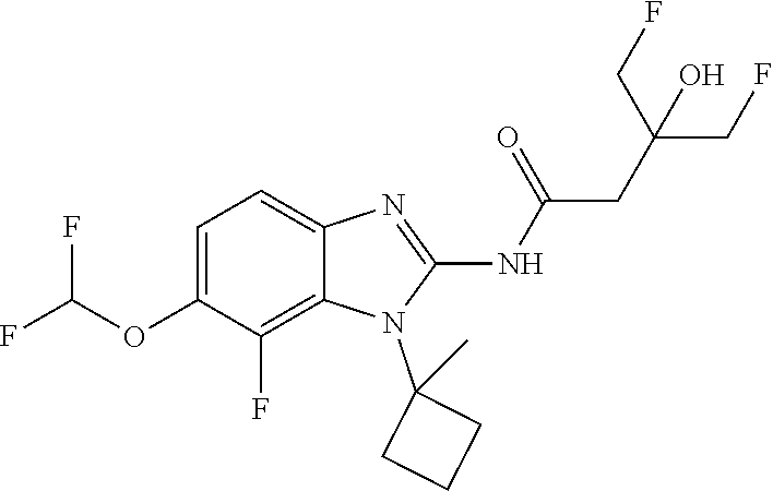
C1=C(OC(F)F)C(F)=C2C(=C1)N=C(NC(=O)CC(CF)(CF)O)N2C1(C)CCC1
